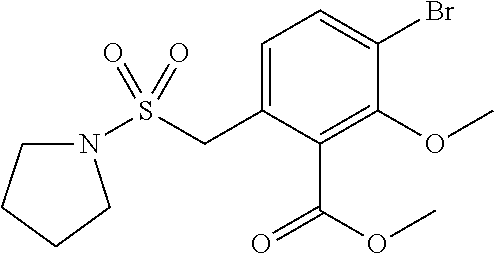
C1=C(CS(N2CCCC2)(=O)=O)C(C(OC)=O)=C(OC)C(Br)=C1
